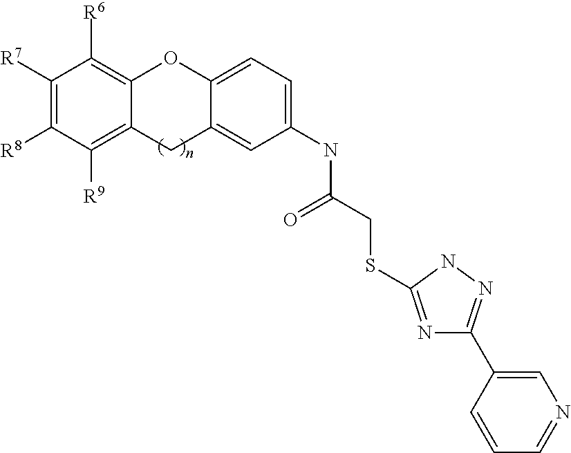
C1([R7])=C([R8])C([R9])=C2C(=C1[R6])OC1=CC=C(NC(CSC3=NC(C4=CN=CC=C4)=NN3)=O)C=C1C2
